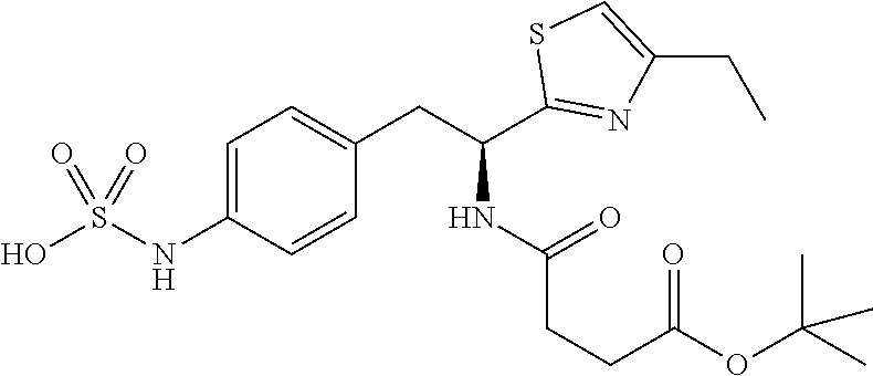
C1=C(NS(O)(=O)=O)C=CC(CC(NC(CCC(OC(C)(C)C)=O)=O)C2=NC(CC)=CS2)=C1
